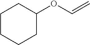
C1CCCC(OC=C)C1
